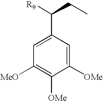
C1([MeO])=C([OMe])C([OMe])=CC(C([R9])CC)=C1
